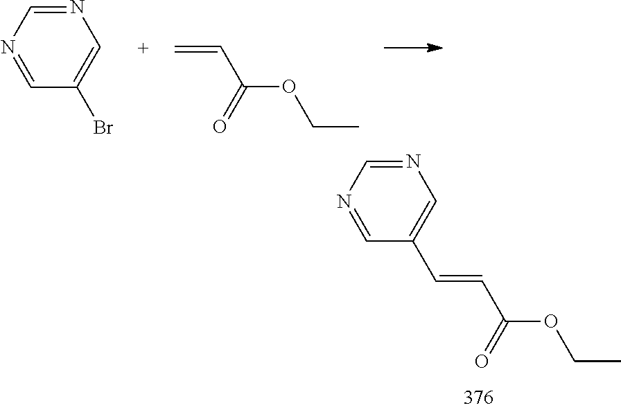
C1=C(C=CC(OCC)=O)C=NC=N1.C1=C(Br)C=NC=N1.C=CC(OCC)=O
